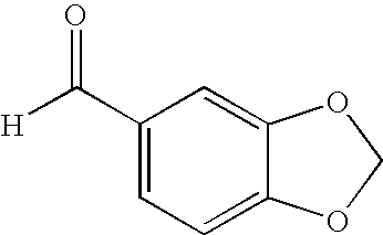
C1(C([H])=O)=CC=C2C(=C1)OCO2
